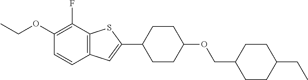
O(C1=C(F)C2=C(C=C1)C=C(C1CCC(OCC3CCC(CC)CC3)CC1)S2)CC
